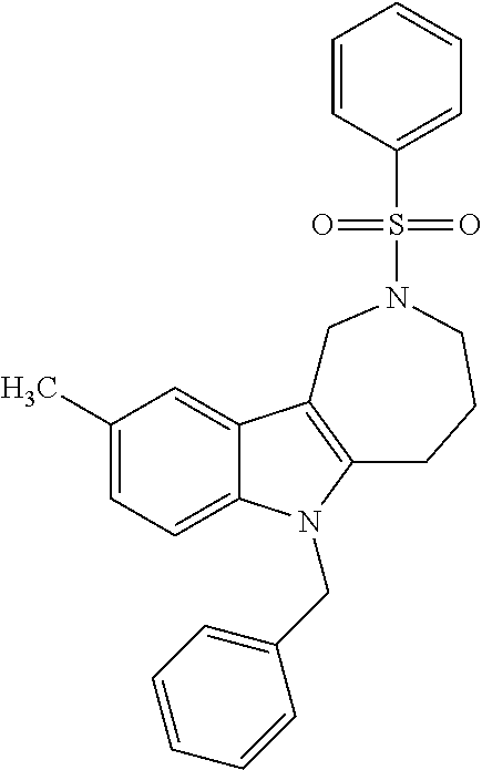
C1(C)=CC=C2C(=C1)C1=C(N2CC2=CC=CC=C2)CCCN(S(C2=CC=CC=C2)(=O)=O)C1
